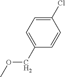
C1(Cl)=CC=C(COC)C=C1
